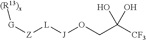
[G]([Z][L][J]OCC([CF3])(O)O)[(R13)x]
